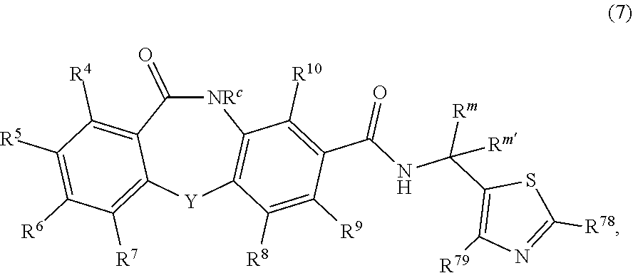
[NRc]1C(=O)C2=C([R4])C([R5])=C([R6])C([R7])=C2[Y]C2=C1C([R10])=C(C(NC(C1=C([R79])N=C([R78])S1)([Rm])[Rm])=O)C([R9])=C2[R8]
